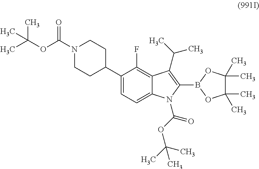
C1=C(C2CCN(C(OC(C)(C)C)=O)CC2)C(F)=C2C(=C1)N(C(OC(C)(C)C)=O)C(B1OC(C)(C)C(C)(C)O1)=C2C(C)C
